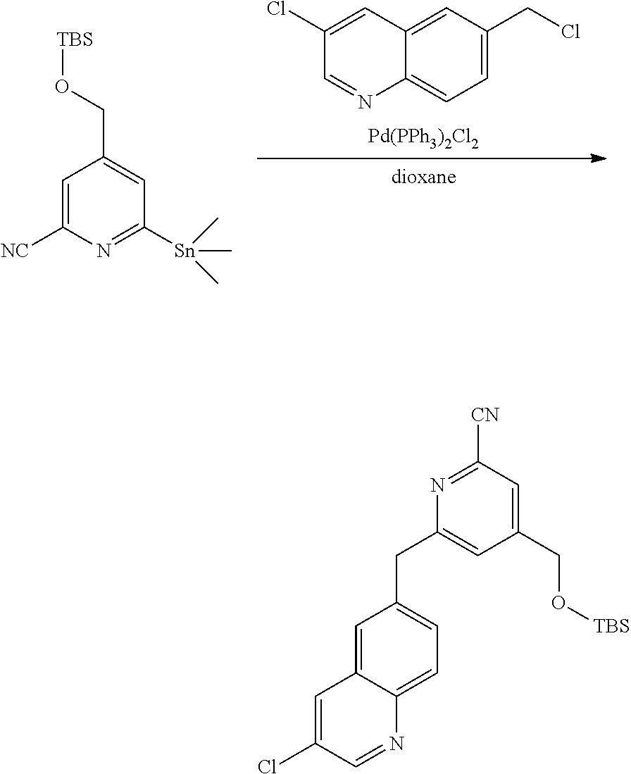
C1=C([NC])N=C([Sn](C)(C)C)C=C1CO[TBS].[Pd(PPh3)2Cl2].C12=CC=C(CCl)C=C1C=C(Cl)C=N2.[dioxane].C1=C2C(=CC=C1CC1=CC(CO[TBS])=CC([CN])=N1)N=CC(Cl)=C2
